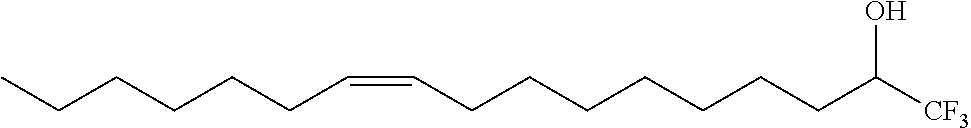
C([CF3])(O)CCCCCCCC=CCCCCCC
